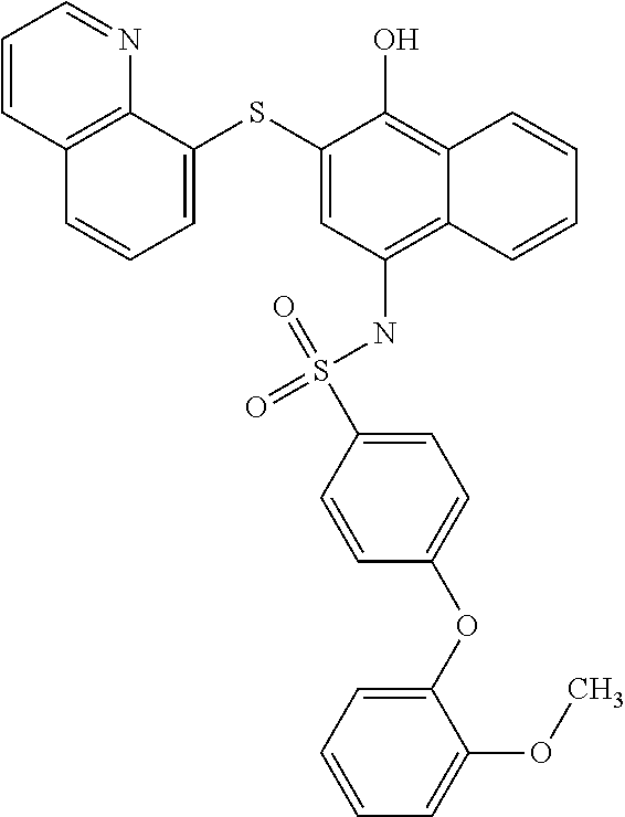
C1=C(SC2=CC=CC3=C2N=CC=C3)C(O)=C2C(=C1NS(C1=CC=C(OC3=CC=CC=C3OC)C=C1)(=O)=O)C=CC=C2
